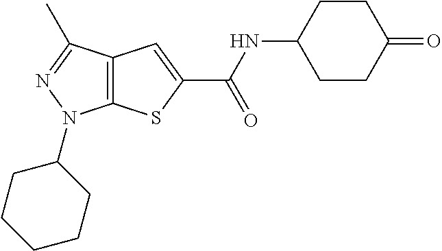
C12=C(C(C)=NN1C1CCCCC1)C=C(C(NC1CCC(=O)CC1)=O)S2
